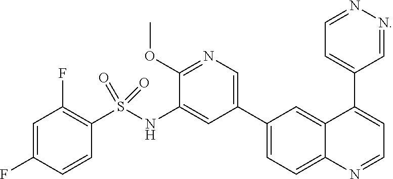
C1(C2=CN=C(OC)C(NS(C3=C(F)C=C(F)C=C3)(=O)=O)=C2)=CC=C2C(=C1)C(C1=CC=NN=C1)=CC=N2
